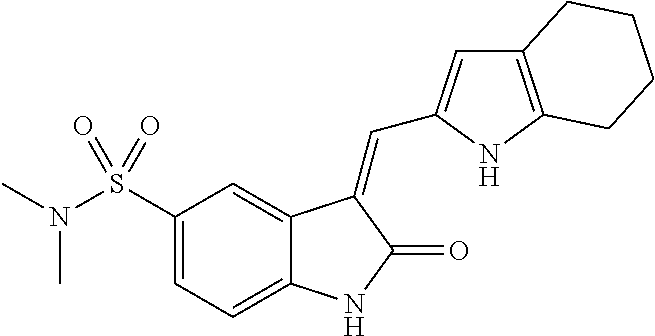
C12=CC(S(N(C)C)(=O)=O)=CC=C1NC(=O)C2=CC1=CC2=C(N1)CCCC2
